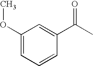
C1(OC)=CC=CC(C(C)=O)=C1
